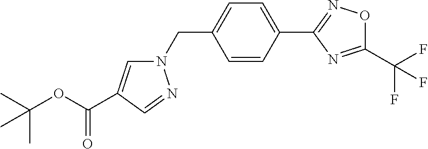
C1=CC(C2=NOC(C(F)(F)F)=N2)=CC=C1CN1C=C(C(OC(C)(C)C)=O)C=N1
